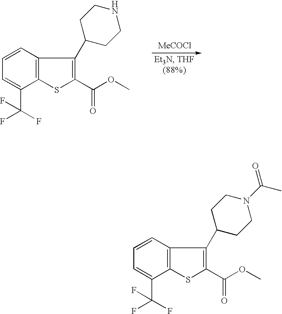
C1=CC2=C(C(C(F)(F)F)=C1)SC(C(OC)=O)=C2C1CCN(C(C)=O)CC1.C1=CC2=C(C(C(F)(F)F)=C1)SC(C(OC)=O)=C2C1CCNCC1
